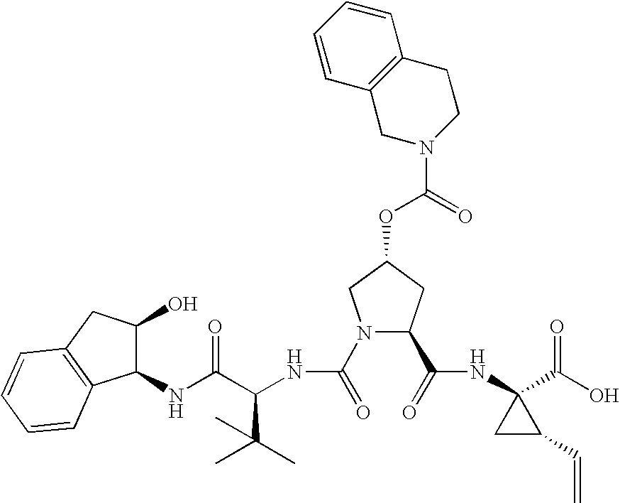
N1(C(=O)NC(C(NC2C(O)CC3=C2C=CC=C3)=O)C(C)(C)C)C(C(=O)NC2(C(O)=O)CC2C=C)CC(OC(N2CCC3=C(C2)C=CC=C3)=O)C1
